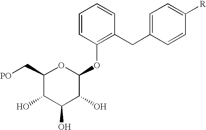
C1(C[PO])C(O)C(O)C(O)C(OC2=C(CC3=CC=C([R])C=C3)C=CC=C2)O1
